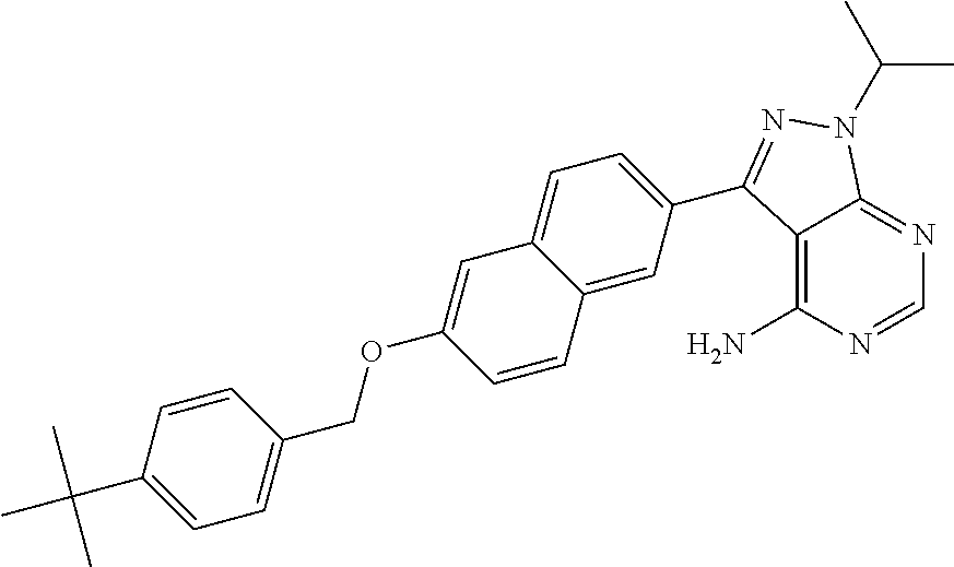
C12=C(N)N=CN=C1N(C(C)C)N=C2C1=CC=C2C(=C1)C=CC(OCC1=CC=C(C(C)(C)C)C=C1)=C2
